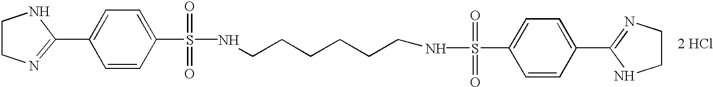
[2 HCl].C1=CC(S(=O)(NCCCCCCNS(=O)(C2=CC=C(C3=NCCN3)C=C2)=O)=O)=CC=C1C1=NCCN1
